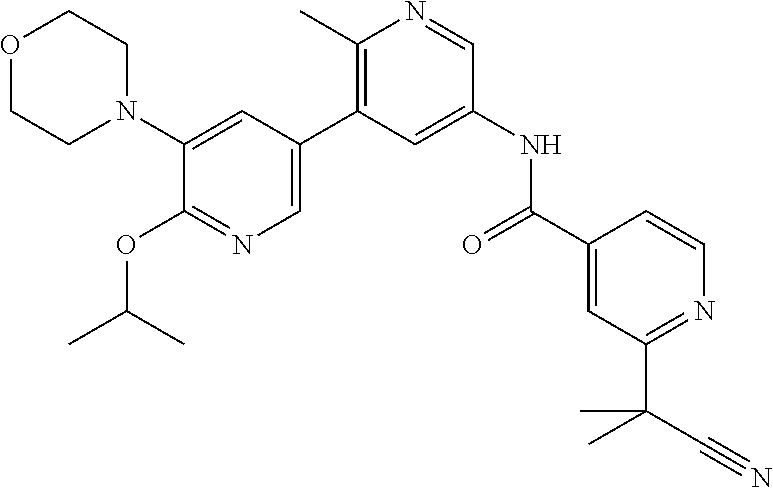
O1CCN(C2=CC(C3=C(C)N=CC(NC(C4=CC(C(C#N)(C)C)=NC=C4)=O)=C3)=CN=C2OC(C)C)CC1
